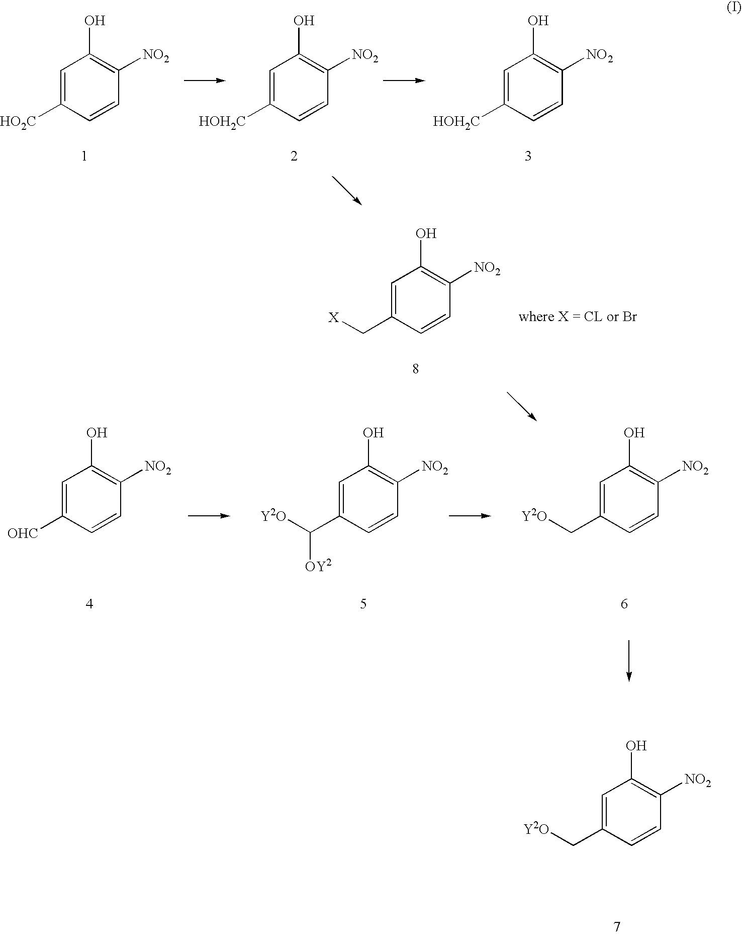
C1=C([HO2C])C=CC([NO2])=C1O.C1=C([HOH2C])C=CC([NO2])=C1O.C1=C([HOH2C])C=CC([NO2])=C1O.C1=C(C[X])C=CC([NO2])=C1O.C1=C(C[Y2O])C=CC([NO2])=C1O.C1=C(C([Y2O])[OY2])C=CC([NO2])=C1O.C1=C([OHC])C=CC([NO2])=C1O.C1=C(C[Y2O])C=CC([NO2])=C1O
